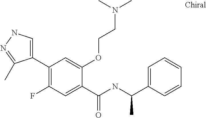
C1(C2=C(F)C=C(C(=O)NC(C3=CC=CC=C3)C)C(OCCN(C)C)=C2)=CNN=C1C
